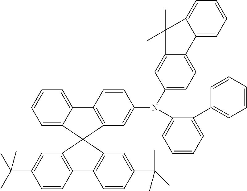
C12=CC=CC=C1C1(C3=C2C=CC(N(C2=CC=C4C(=C2)C(C)(C)C2=CC=CC=C42)C2=CC=CC=C2C2=CC=CC=C2)=C3)C2=C(C3=C1C=C(C(C)(C)C)C=C3)C=CC(C(C)(C)C)=C2
